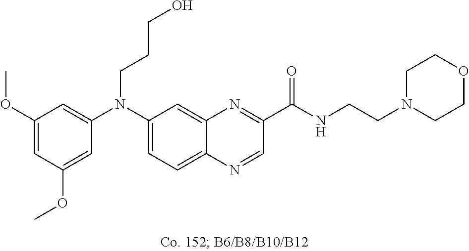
C1(OC)=CC(OC)=CC(N(C2=CC=C3C(=C2)N=C(C(NCCN2CCOCC2)=O)C=N3)CCCO)=C1
